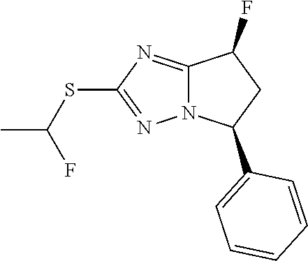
C12=NC(SC(C)F)=NN1C(C1=CC=CC=C1)CC2F
